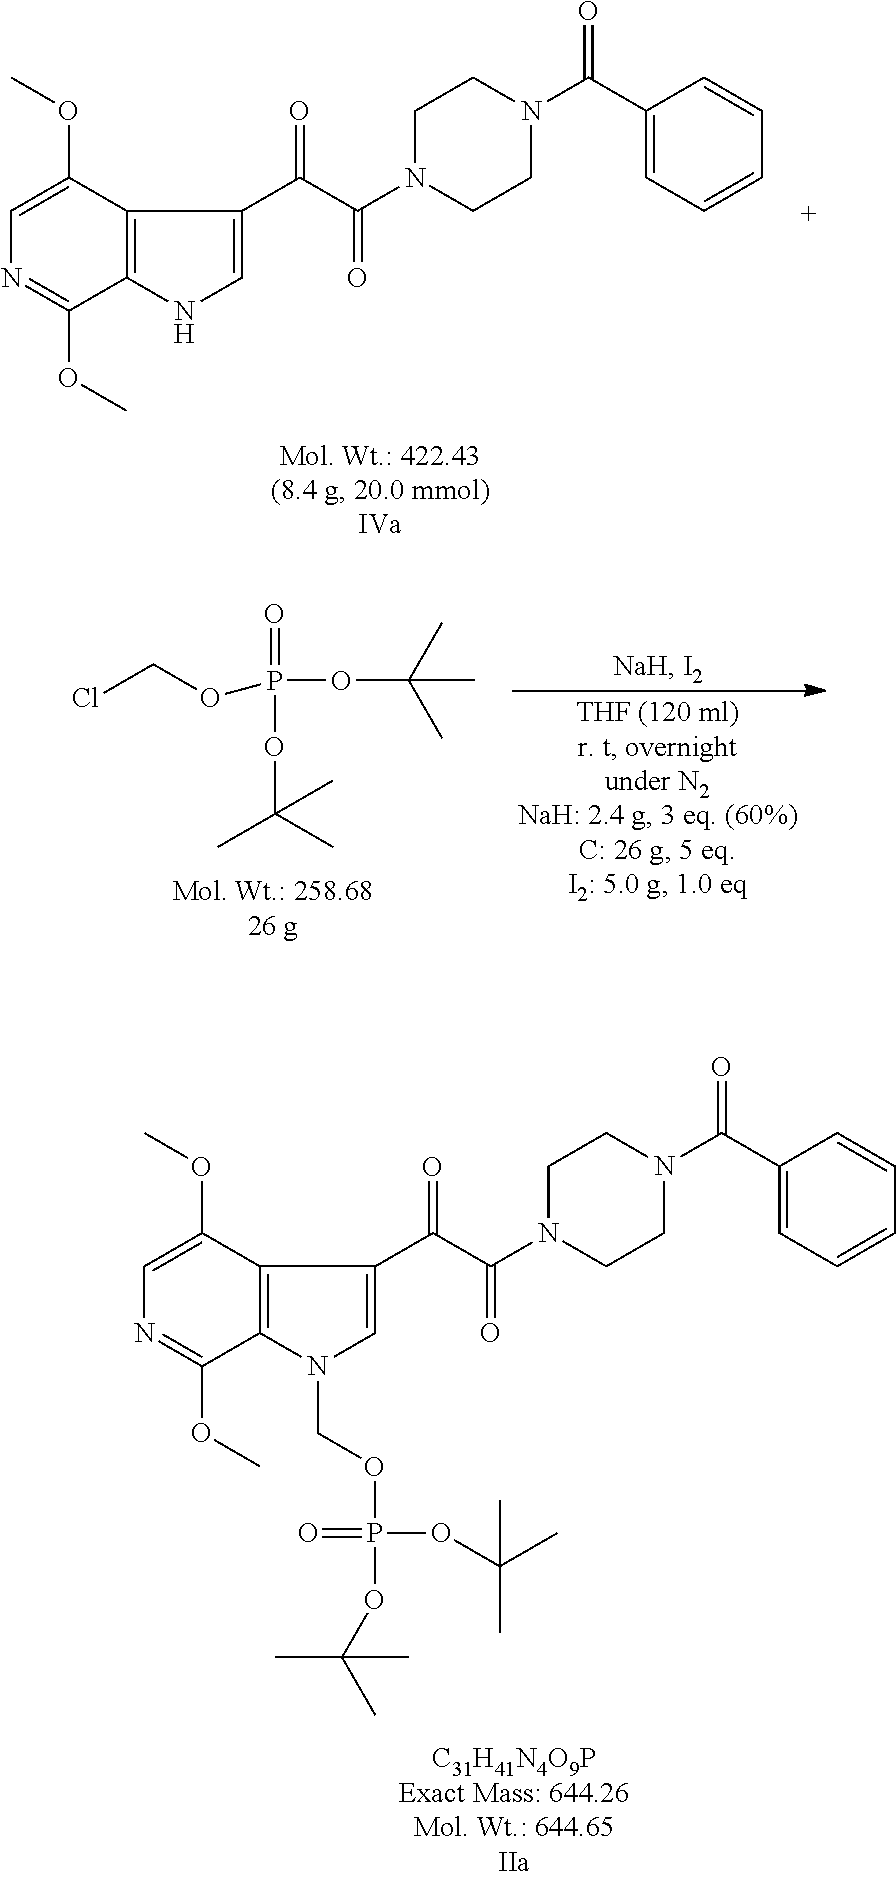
C1=C(OC)C2=C(C(OC)=N1)NC=C2C(C(=O)N1CCN(C(C2=CC=CC=C2)=O)CC1)=O.ClCOP(=O)(OC(C)(C)C)OC(C)(C)C.C1=C(OC)C2=C(C(OC)=N1)N(COP(=O)(OC(C)(C)C)OC(C)(C)C)C=C2C(C(=O)N1CCN(C(C2=CC=CC=C2)=O)CC1)=O
